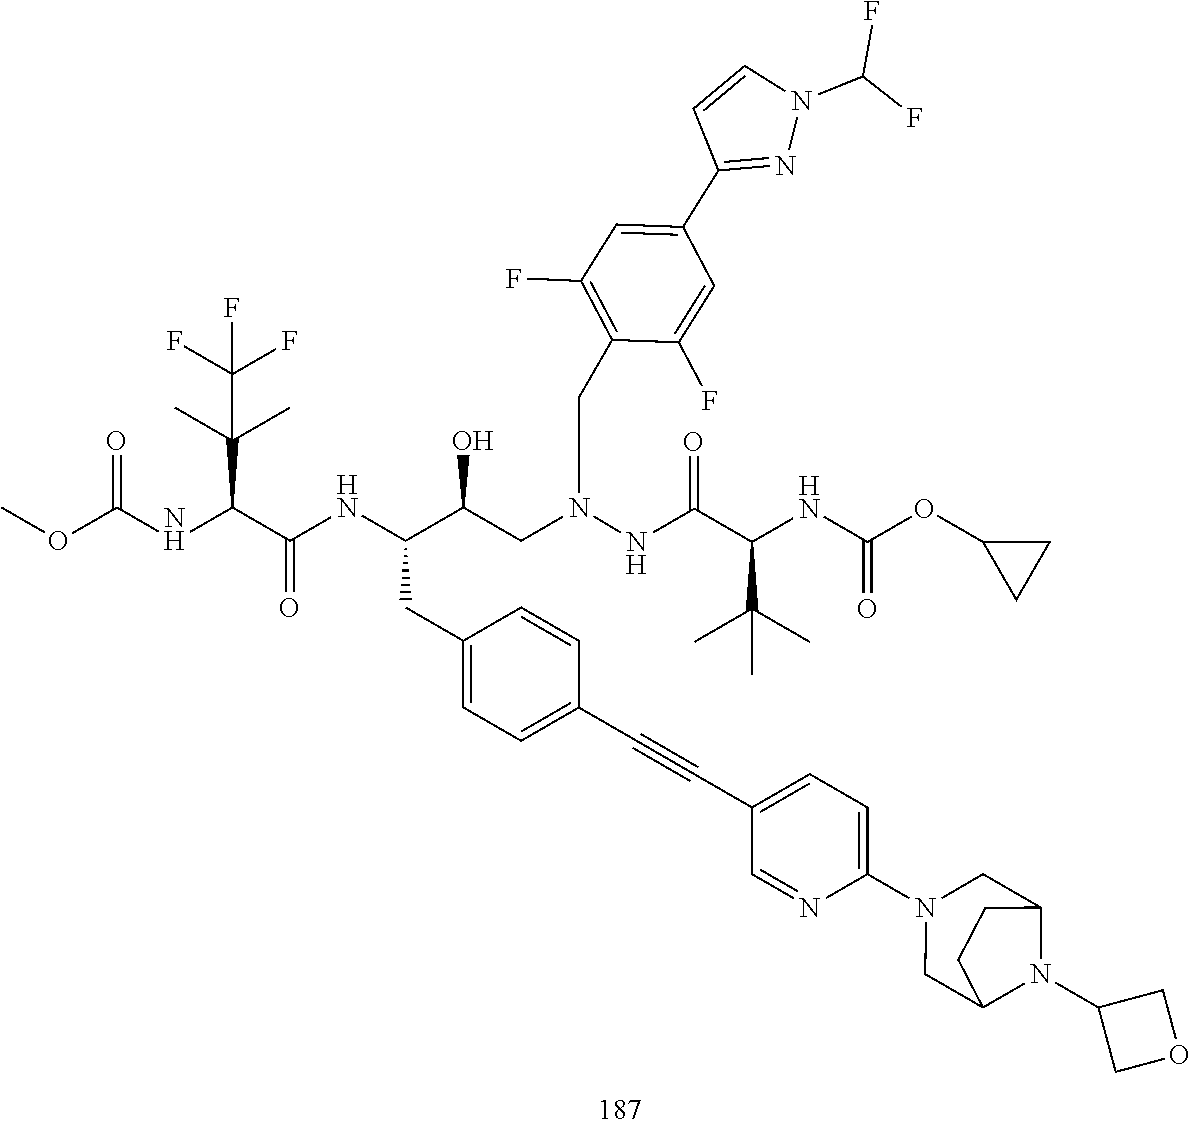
C1(F)=C(CN(CC(C(NC(C(C(C)(C)C(F)(F)F)NC(=O)OC)=O)CC2=CC=C(C#CC3=CC=C(N4CC5N(C6COC6)C(C4)CC5)N=C3)C=C2)O)NC(=O)C(C(C)(C)C)NC(=O)OC2CC2)C(F)=CC(C2=NN(C(F)F)C=C2)=C1
